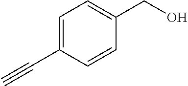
C1(C#C)=CC=C(CO)C=C1
